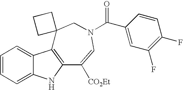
C1=CC=C2C(=C1)C1=C(N2)C([CO2Et])=CN(C(=O)C2=CC(F)=C(F)C=C2)CC12CCC2
